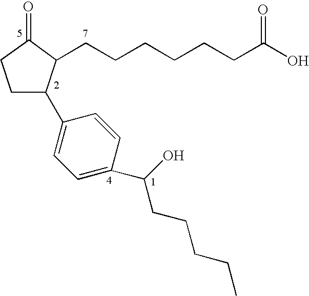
C1C(C2=CC=C(C(CCCCC)O)C=C2)C(CCCCCCC(O)=O)C(=O)C1
